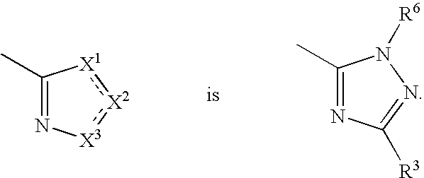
C1(C)=NC([R3])=NN1[R6].C1(C)=N[X3]:[X2]:[X1]1
